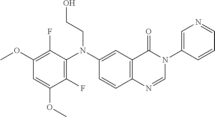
C1(F)=C(N(CCO)C2=CC3=C(C=C2)N=CN(C2=CN=CC=C2)C3=O)C(F)=C(OC)C=C1OC
